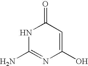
N1C(N)=NC(O)=CC1=O
